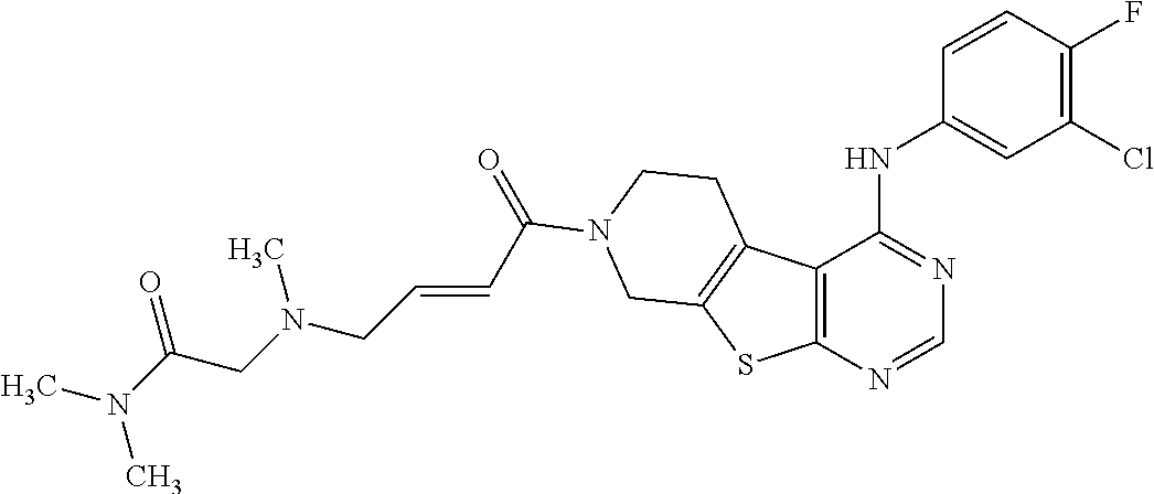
C12=C(N=CN=C1NC1=CC(Cl)=C(F)C=C1)SC1=C2CCN(C(=O)C=CCN(CC(N(C)C)=O)C)C1
